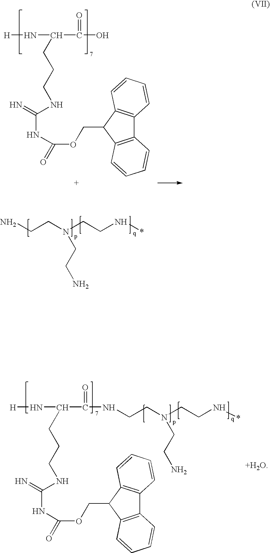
[H]NCC(=O)NCCN(CCN*)CCN.CCCCNC(NC(OCC1C2=C(C3=C1C=CC=C3)C=CC=C2)=O)=N.C(CN(CCN*)CCN)N.[H]NC(C(O)=O)CCCNC(NC(OCC1C2=C(C3=C1C=CC=C3)C=CC=C2)=O)=N
